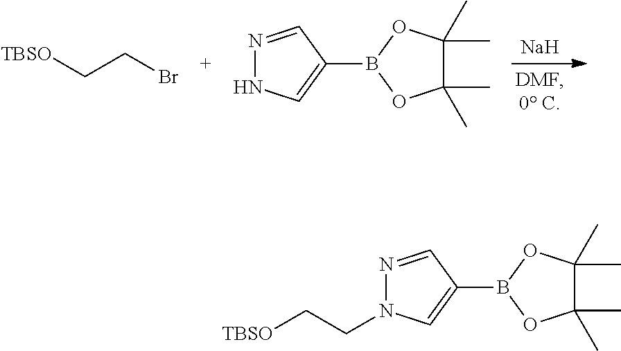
[Na].[TBSO]CCBr.N1=CC(B2OC(C)(C)C(C)(C)O2)=CN1.N1=CC(B2OC(C)(C)C(C)(C)O2)=CN1CC[TBSO]
